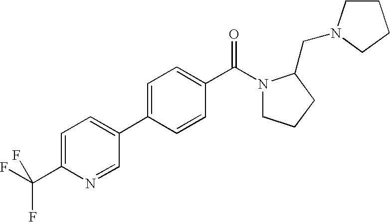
C1=C(C(F)(F)F)N=CC(C2=CC=C(C(N3CCCC3CN3CCCC3)=O)C=C2)=C1
